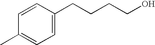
C1=CC(CCCCO)=CC=C1C
